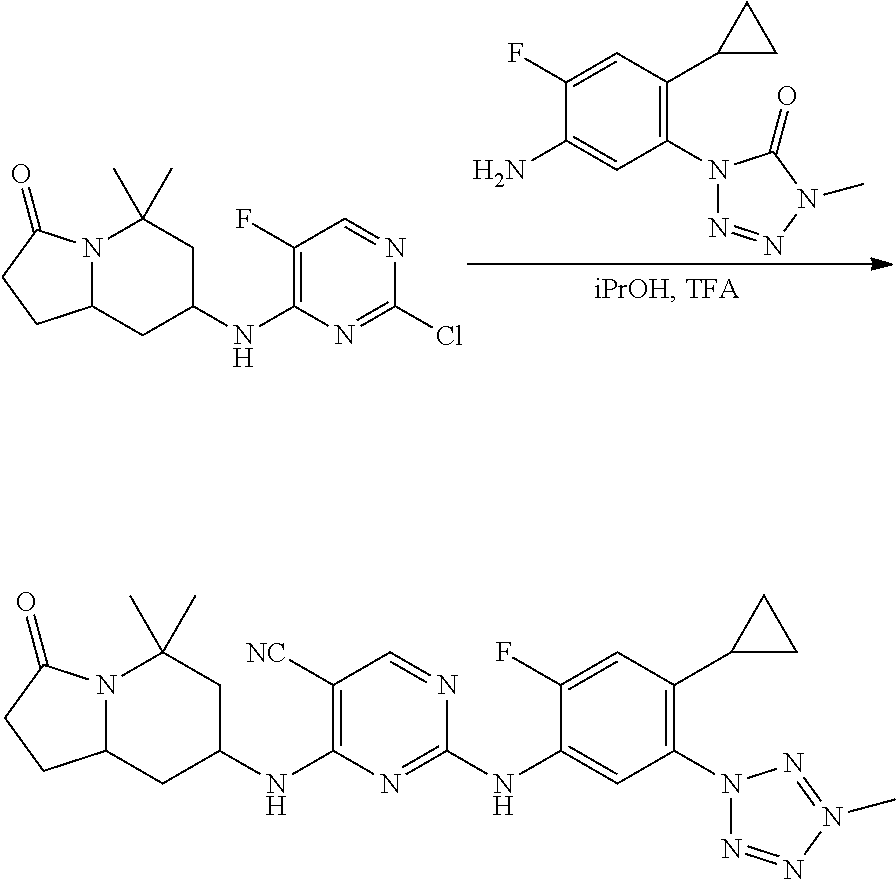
C1(N2N=NN(C)C2=O)=C(C2CC2)C=C(F)C(N)=C1.N12C(CC(NC3=C(F)C=NC(Cl)=N3)CC1(C)C)CCC2=O.N12C(CC(NC3=C([NC])C=NC(NC4=CC(N5N=NN(C)=N5)=C(C5CC5)C=C4F)=N3)CC1(C)C)CCC2=O
